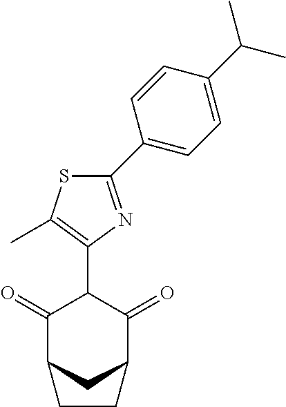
C1(=O)C2CC(C(=O)C1C1=C(C)SC(C3=CC=C(C(C)C)C=C3)=N1)CC2
